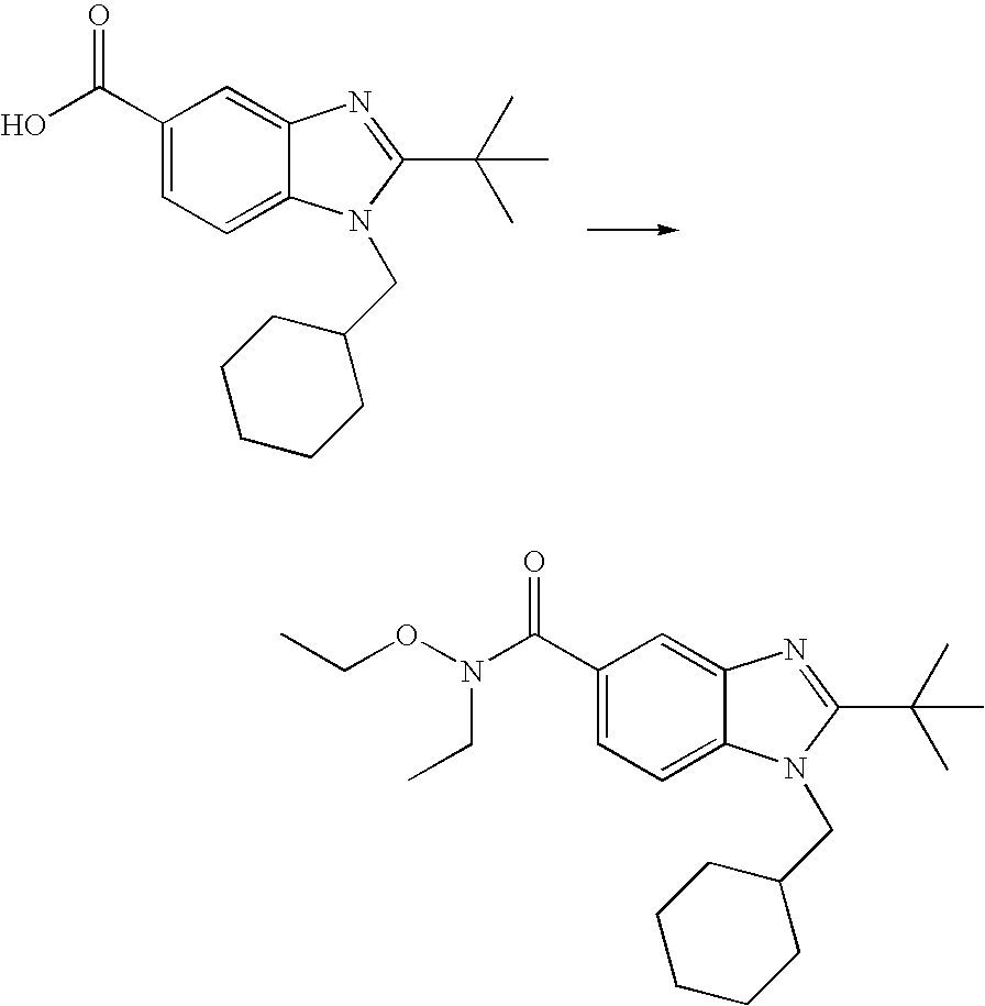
OC(C1=CC=C2C(=C1)N=C(C(C)(C)C)N2CC1CCCCC1)=O.C(C1=CC=C2C(=C1)N=C(C(C)(C)C)N2CC1CCCCC1)(=O)N(OCC)CC
